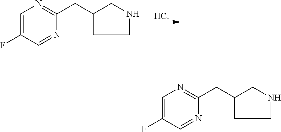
C1=C(F)C=NC(CC2CCNC2)=N1.Cl.C1=C(F)C=NC(CC2CCNC2)=N1
